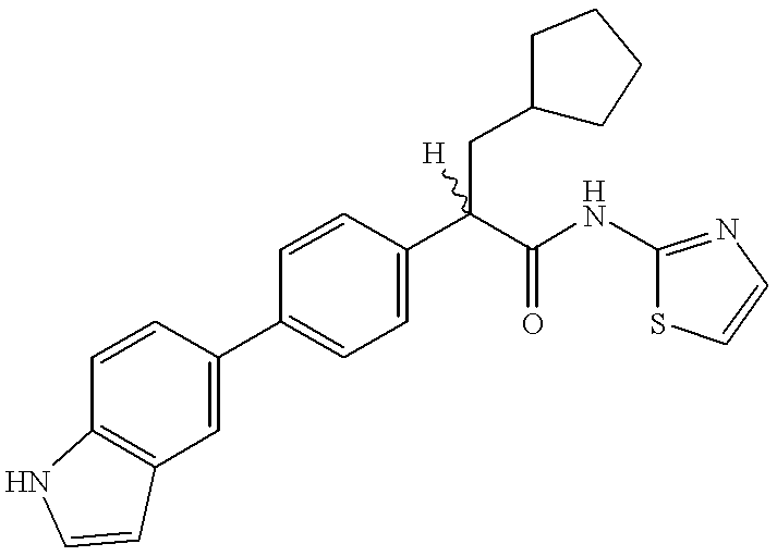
C1(C2=CC3=C(C=C2)NC=C3)=CC=C(C(C(=O)NC2=NC=CS2)(CC2CCCC2)[H])C=C1
